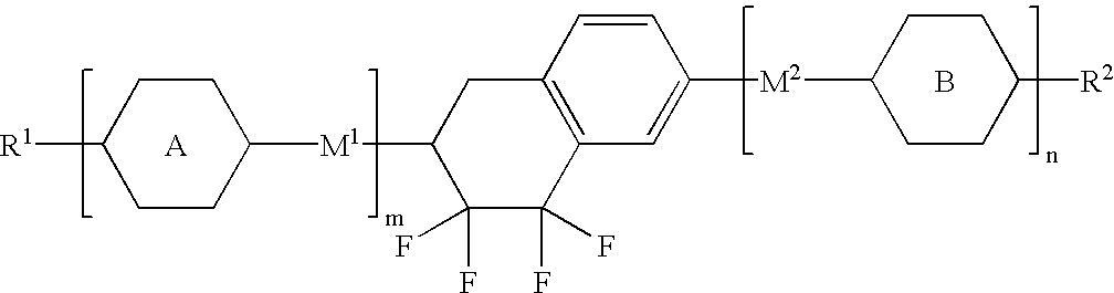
C1([R1])CCC([M1]C2C(F)(F)C(F)(F)C3=C(C2)C=CC([M2]C2CCC([R2])CC2)=C3)CC1.[A].B
